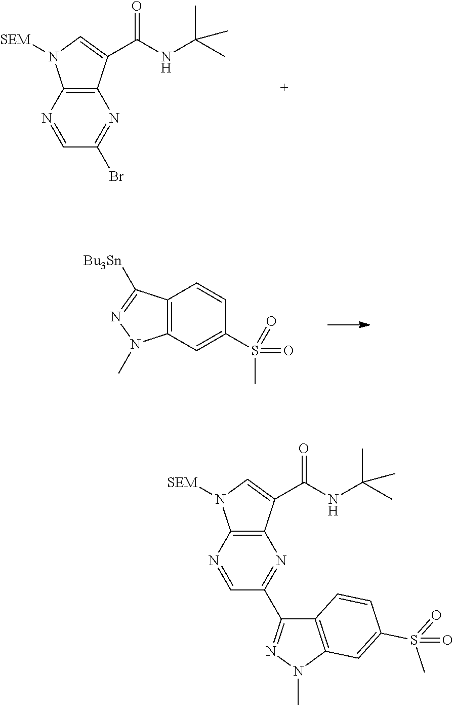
C12=C(C(C(NC(C)(C)C)=O)=CN1[SEM])N=C(C1=NN(C)C3=C1C=CC(S(=O)(C)=O)=C3)C=N2.C12=C(C(C(NC(C)(C)C)=O)=CN1[SEM])N=C(Br)C=N2.C12=C(C=C(S(=O)(C)=O)C=C1)N(C)N=C2[Bu3Sn]
